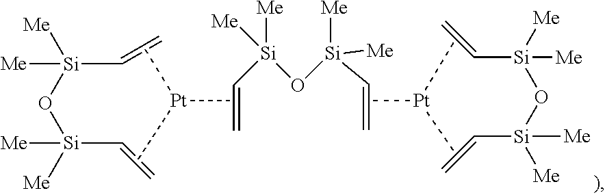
[Me][Si](C=C)([Me])O[Si](C=C)([Me])[Me].[Pt](C)(C)C.C=C[Si](O[Si](C=C)([Me])[Me])([Me])[Me].C[Pt](C)C.[Si](C=C)([Me])([Me])O[Si]([Me])([Me])C=C
